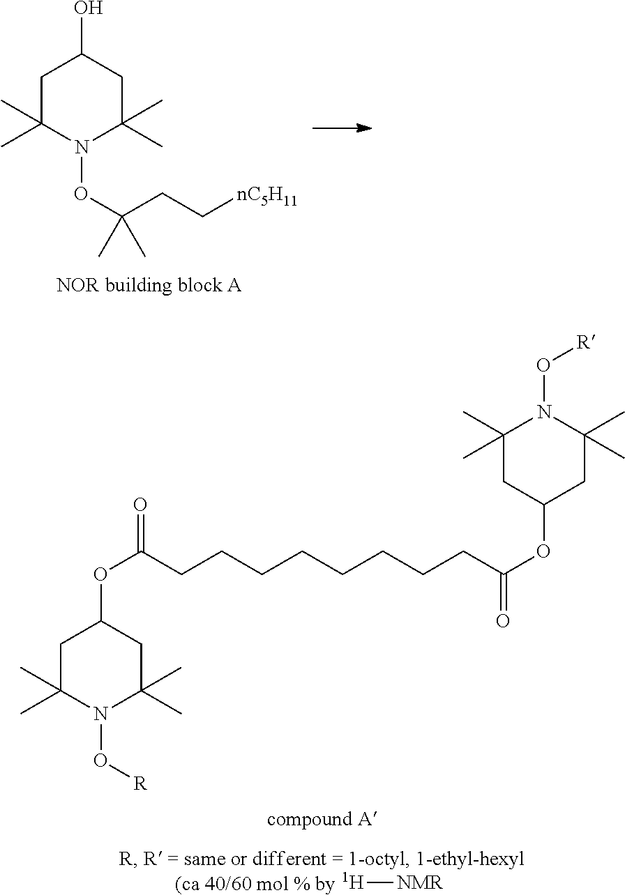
C1C(C)(C)N(OC(CC[nC5H11])(C)C)C(C)(C)CC1O.C1C(C)(C)N(O[R])C(C)(C)CC1OC(CCCCCCCCC(OC1CC(C)(C)N(O[R])C(C)(C)C1)=O)=O.[H][NMR]
